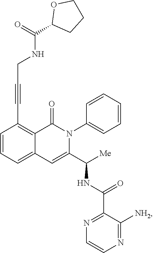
C(#CC1=C2C(=CC=C1)C=C(C([Me])NC(C1=NC=CN=C1[NH2])=O)N(C1=CC=CC=C1)C2=O)CNC(C1CCCO1)=O
